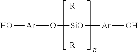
[Ar](O[SiO]([R])([R])[Ar]O)O
